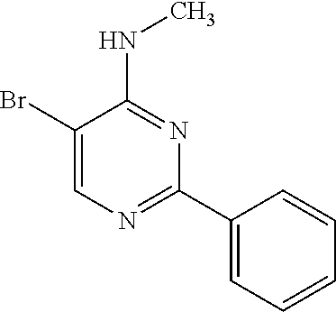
BrC1=CN=C(C2=CC=CC=C2)N=C1NC
